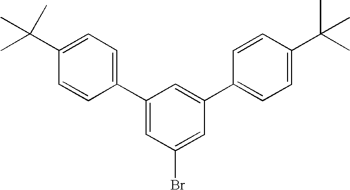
C1(C2=CC=C(C(C)(C)C)C=C2)=CC(Br)=CC(C2=CC=C(C(C)(C)C)C=C2)=C1
